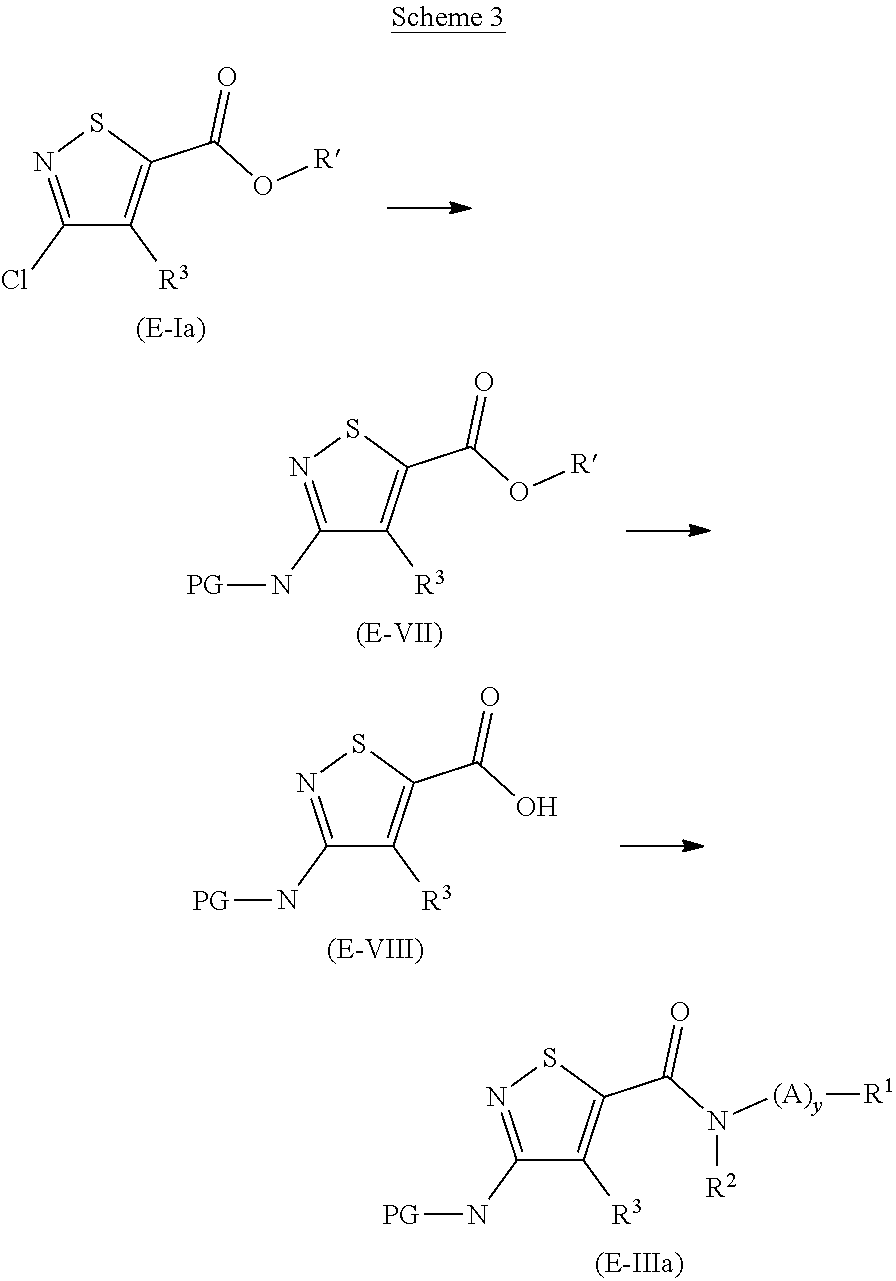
C1(Cl)=NSC(C(O[R])=O)=C1[R3].C1(N[PG])=NSC(C(O[R])=O)=C1[R3].C1(N[PG])=NSC(C(O)=O)=C1[R3].C1(N[PG])=NSC(C(N([(A)y][R1])[R2])=O)=C1[R3]
